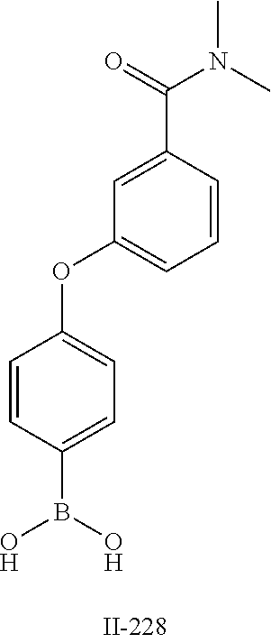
C1=CC(B(O)O)=CC=C1OC1=CC=CC(C(=O)N(C)C)=C1
